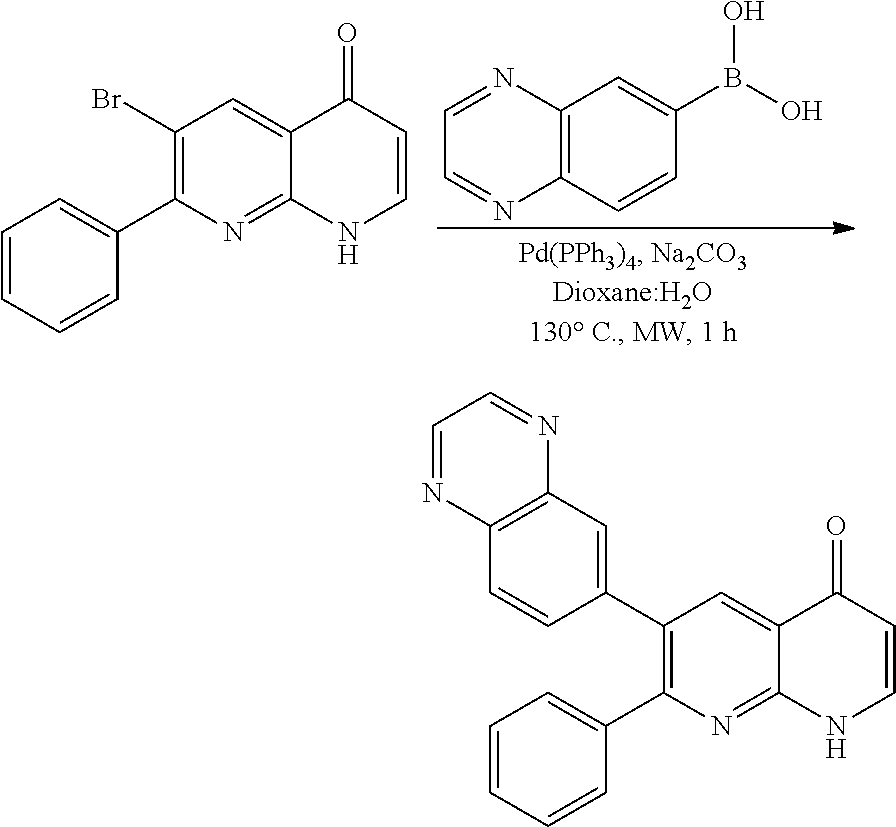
C12=C(C=CC(B(O)O)=C1)N=CC=N2.C1=CC=CC(C2=C(Br)C=C3C(=N2)NC=CC3=O)=C1.C1=CC=CC(C2=C(C3=CC4=C(C=C3)N=CC=N4)C=C3C(=N2)NC=CC3=O)=C1
